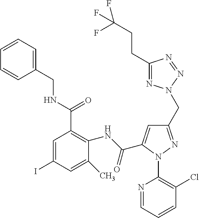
C1=CC=C(CNC(=O)C2=C(NC(=O)C3=CC(CN4N=C(CCC(F)(F)F)N=N4)=NN3C3=C(Cl)C=CC=N3)C(C)=CC(I)=C2)C=C1
